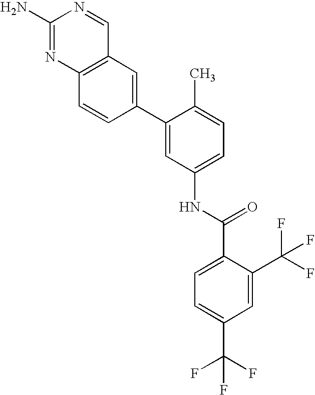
C1(N)=NC2=C(C=N1)C=C(C1=CC(NC(C3=CC=C(C(F)(F)F)C=C3C(F)(F)F)=O)=CC=C1C)C=C2
